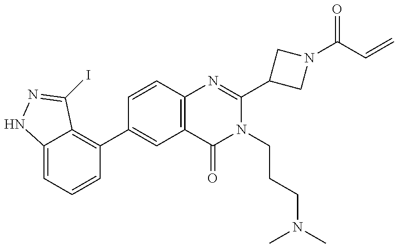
C12=CC=CC(C3=CC4=C(C=C3)N=C(C3CN(C(C=C)=O)C3)N(CCCN(C)C)C4=O)=C1C(I)=NN2
